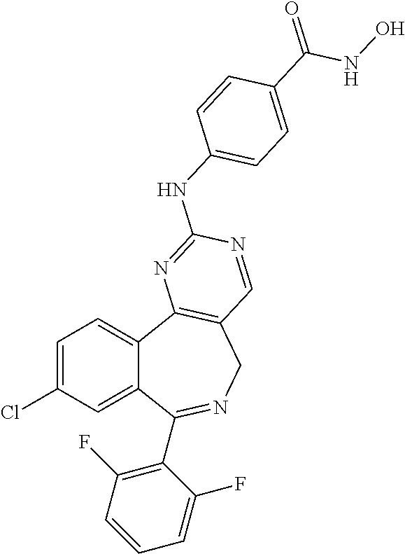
C1=C(Cl)C=C2C(=C1)C1=C(CN=C2C2=C(F)C=CC=C2F)C=NC(NC2=CC=C(C(=O)NO)C=C2)=N1
